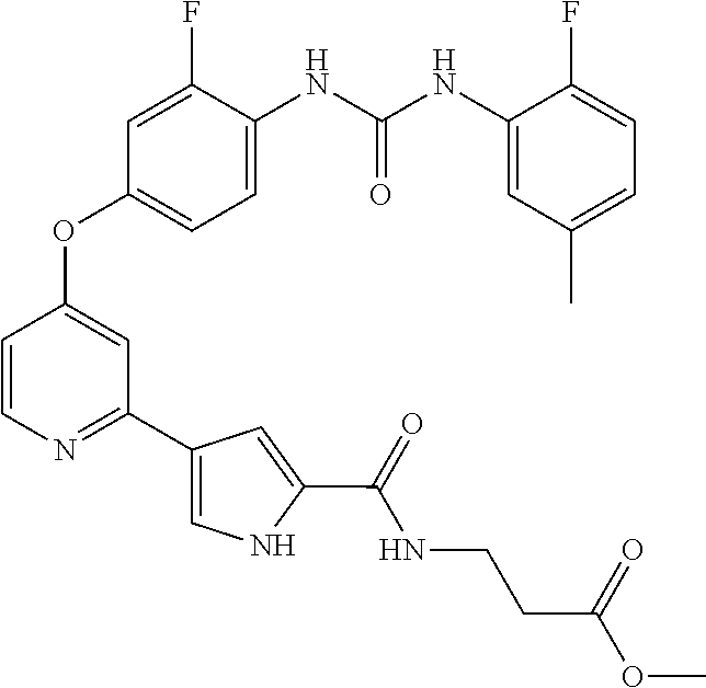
C1=CN=C(C2=CNC(C(NCCC(OC)=O)=O)=C2)C=C1OC1=CC=C(NC(NC2=CC(C)=CC=C2F)=O)C(F)=C1
